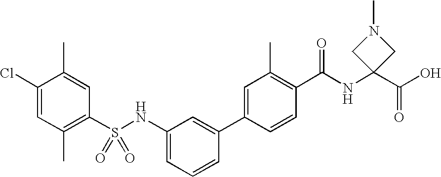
C1(S(NC2=CC=CC(C3=CC(C)=C(C(NC4(C(O)=O)CN(C)C4)=O)C=C3)=C2)(=O)=O)=C(C)C=C(Cl)C(C)=C1
